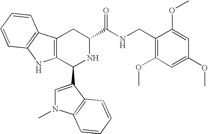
C1(C2=CN(C)C3=C2C=CC=C3)NC(C(=O)NCC2=C(OC)C=C(OC)C=C2OC)CC2=C1NC1=C2C=CC=C1
